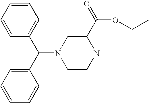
C1=CC(C(C2=CC=CC=C2)N2CCNC(C(OCC)=O)C2)=CC=C1
